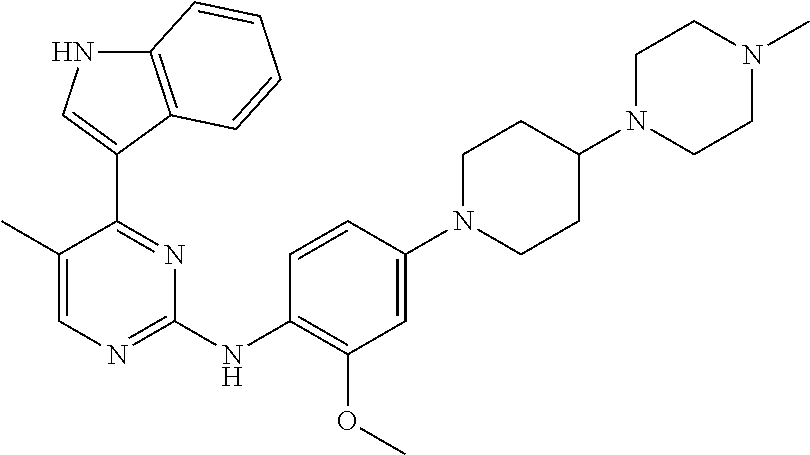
C1(C)=CN=C(NC2=C(OC)C=C(N3CCC(N4CCN(C)CC4)CC3)C=C2)N=C1C1=CNC2=C1C=CC=C2
